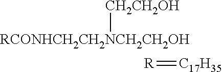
[RCONHCH2CH2NCH2CH2OH][CH2CH2OH].[R]=[C17H35]
